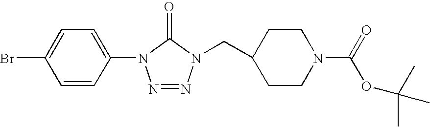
C1=CC(N2N=NN(CC3CCN(C(=O)OC(C)(C)C)CC3)C2=O)=CC=C1Br
